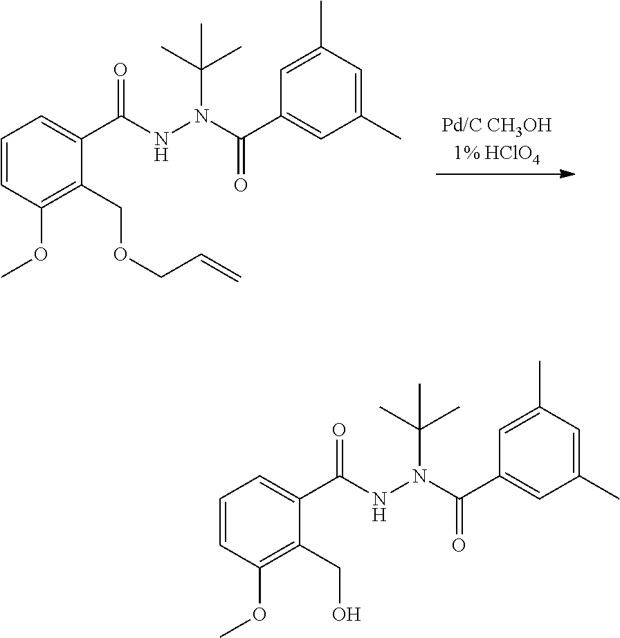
C1=CC(OC)=C(COCC=C)C(C(=O)NN(C(C)(C)C)C(=O)C2=CC(C)=CC(C)=C2)=C1.C1=CC(OC)=C(CO)C(C(=O)NN(C(C)(C)C)C(=O)C2=CC(C)=CC(C)=C2)=C1
